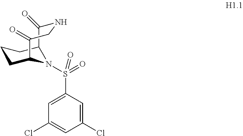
C12C(=O)NCC(=O)C(CCC1)N2S(C1=CC(Cl)=CC(Cl)=C1)(=O)=O
